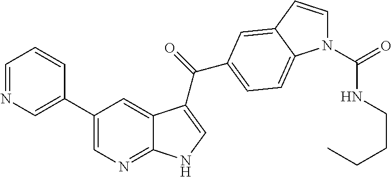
C1=NC=C(C2=CN=C3C(=C2)C(C(=O)C2=CC=C4N(C(=O)NCCCC)C=CC4=C2)=CN3)C=C1
